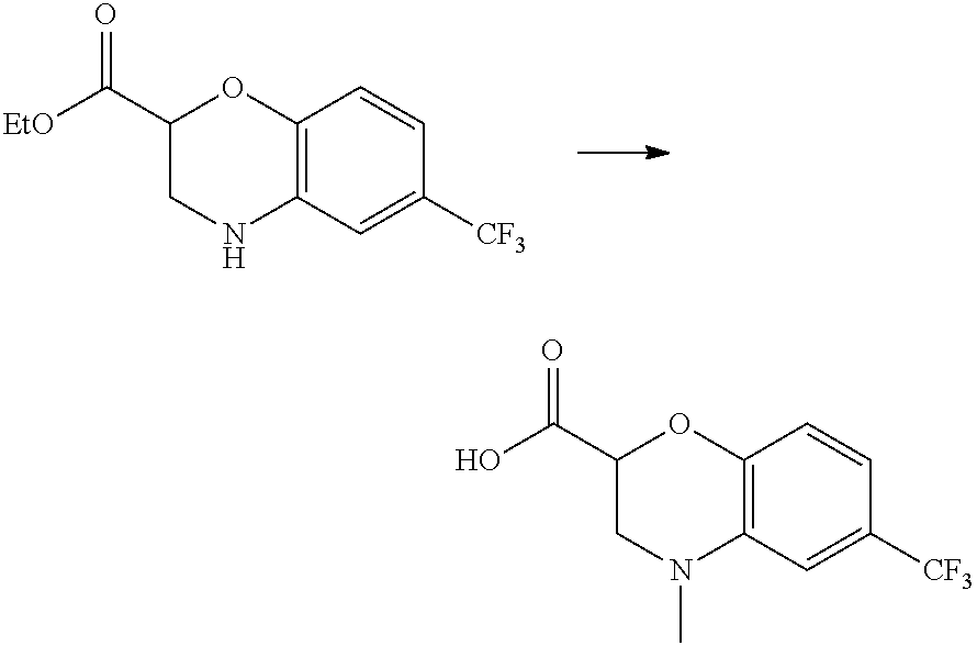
C12=C(C=C([CF3])C=C1)NCC(C(=O)[EtO])O2.C12=C(C=C([CF3])C=C1)N(C)CC(C(=O)O)O2
